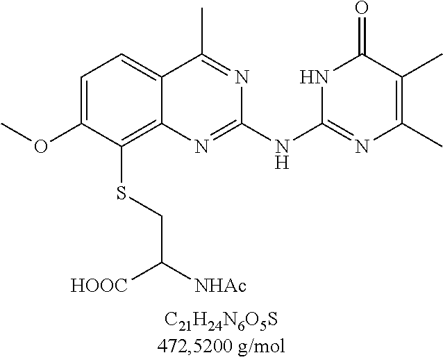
C1=C(OC)C(SCC([NHAc])[HOOC])=C2C(=C1)C(C)=NC(NC1=NC(C)=C(C)C(=O)N1)=N2
